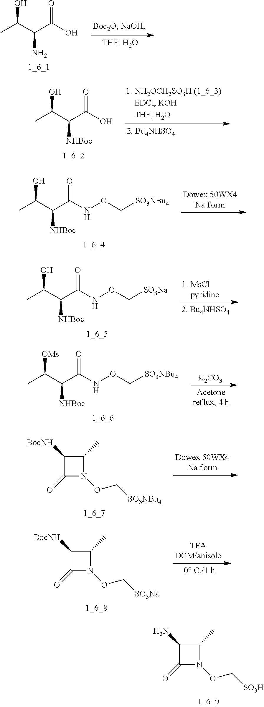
CC(C(C(O)=O)N)O.CC(C(C(O)=O)[NHBoc])O.CC(C(C(NOC[SO3NBu4])=O)[NHBoc])O.CC(C(C(NOC[SO3Na])=O)[NHBoc])O.CC(C(C(NOC[SO3NBu4])=O)[NHBoc])[OMs].[K2CO3].C1([BocNH])C(=O)N(OC[SO3NBu4])C1C.C1([BocNH])C(=O)N(OC[SO3Na])C1C.C1(N)C(=O)N(OC[SO3H])C1C
